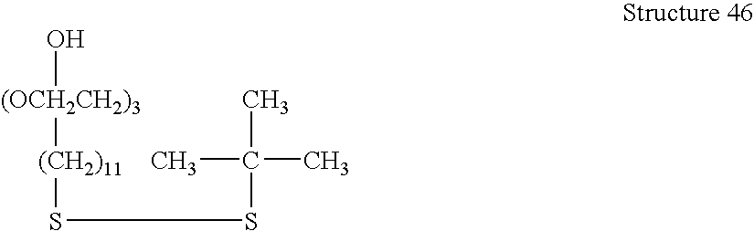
[(OCH2CH2)3]([(CH2)11]SSC(C)(C)C)O
